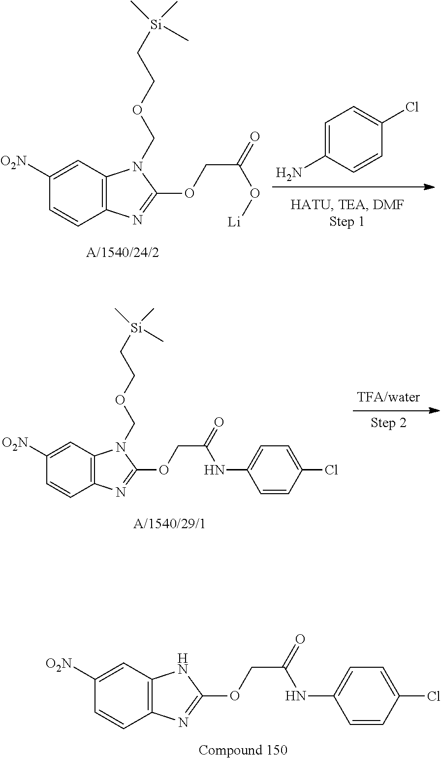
C1([O2N])=CC2=C(C=C1)N=C(OCC(=O)O[Li])N2COCC[Si](C)(C)C.C1=C(N)C=CC(Cl)=C1.C1([O2N])=CC2=C(C=C1)N=C(OCC(=O)NC1=CC=C(Cl)C=C1)N2COCC[Si](C)(C)C.C1([O2N])=CC2=C(C=C1)N=C(OCC(=O)NC1=CC=C(Cl)C=C1)N2
